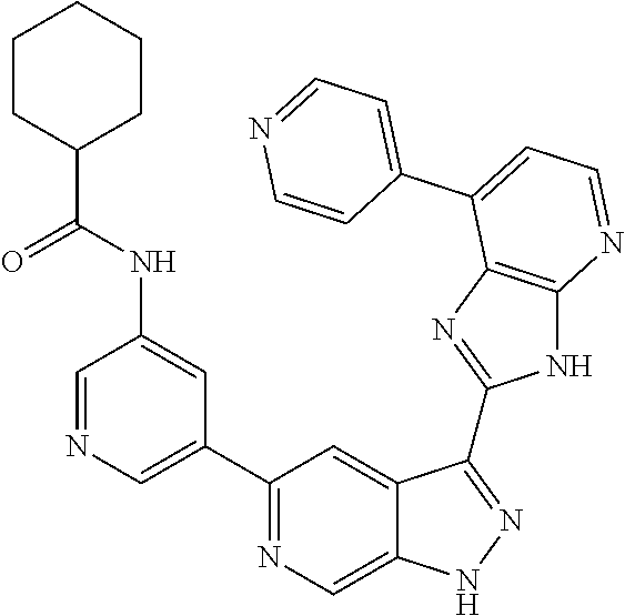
C1=NC=C(C2=NC=C3C(=C2)C(C2=NC4=C(N2)N=CC=C4C2=CC=NC=C2)=NN3)C=C1NC(C1CCCCC1)=O
